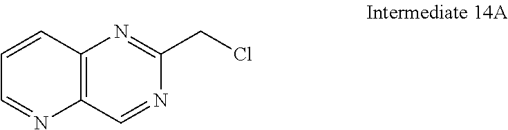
C1=CC2=C(N=C1)C=NC(CCl)=N2
